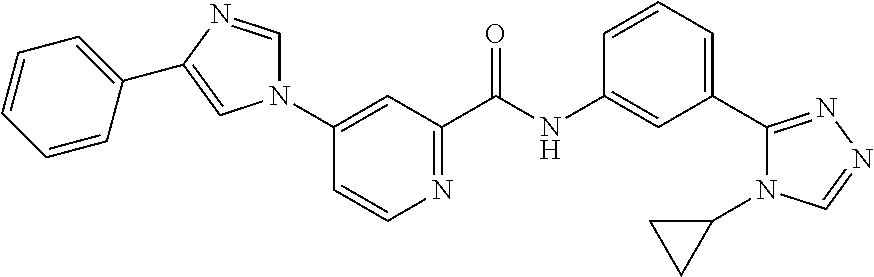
N1(C2=CC(C(=O)NC3=CC(C4=NN=CN4C4CC4)=CC=C3)=NC=C2)C=NC(C2=CC=CC=C2)=C1
